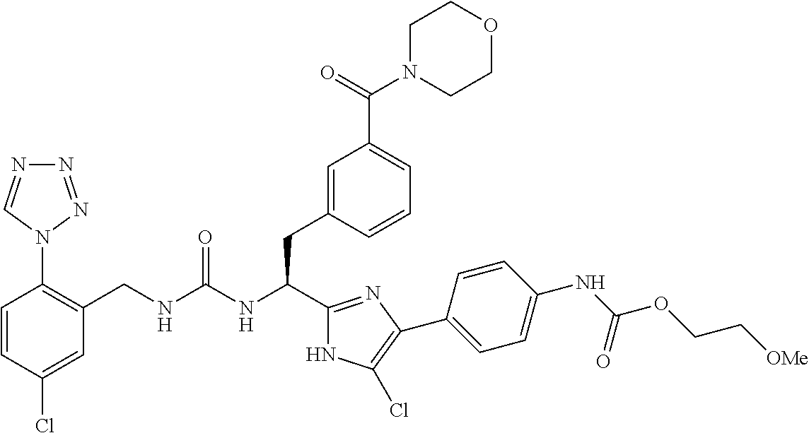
C(NCC1=C(N2N=NN=C2)C=CC(Cl)=C1)(NC(C1=NC(C2=CC=C(NC(OCC[OMe])=O)C=C2)=C(Cl)N1)CC1=CC(C(=O)N2CCOCC2)=CC=C1)=O
